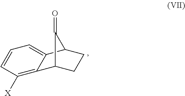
C12=C([X])C=CC=C1C1CCC2C1=O
